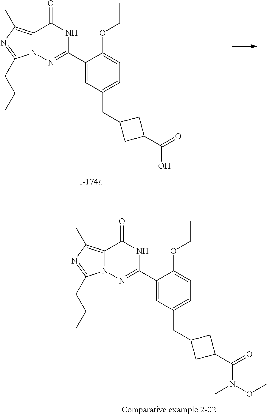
C12=C(C)N=C(CCC)N1N=C(C1=CC(CC3CC(C(=O)O)C3)=CC=C1OCC)NC2=O.C12=C(C)N=C(CCC)N1N=C(C1=CC(CC3CC(C(=O)N(C)OC)C3)=CC=C1OCC)NC2=O
